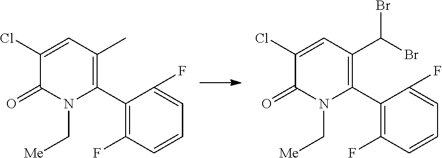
C1(C2=C(C)C=C(Cl)C(=O)N2C[Me])=C(F)C=CC=C1F.C1(C2=C(C(Br)Br)C=C(Cl)C(=O)N2C[Me])=C(F)C=CC=C1F
